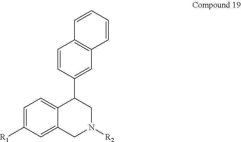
C12=CC=C([R1])C=C1CN([R2])CC2C1=CC2=C(C=C1)C=CC=C2
